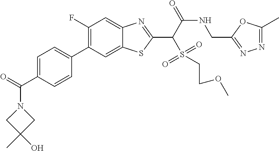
C1(F)=C(C2=CC=C(C(=O)N3CC(C)(O)C3)C=C2)C=C2C(=C1)N=C(C(C(NCC1=NN=C(C)O1)=O)S(=O)(=O)CCOC)S2
